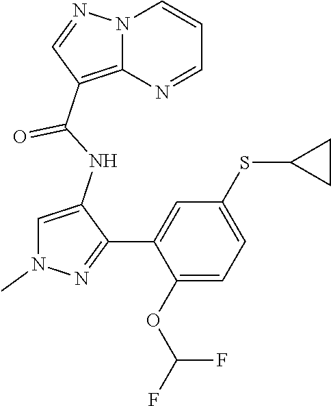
C1(NC(C2=C3N(N=C2)C=CC=N3)=O)=CN(C)N=C1C1=CC(SC2CC2)=CC=C1OC(F)F
